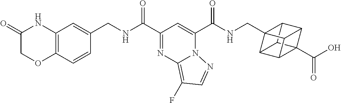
C1(C(NCC2=CC3=C(C=C2)OCC(=O)N3)=O)=NC2=C(F)C=NN2C(C(NCC23C4C5C6(C(O)=O)C4C2C6C53)=O)=C1
